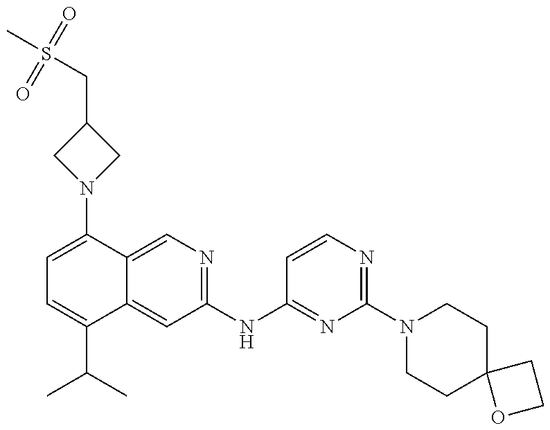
C1=C(N2CC(CS(C)(=O)=O)C2)C2=CN=C(NC3=NC(N4CCC5(CC4)OCC5)=NC=C3)C=C2C(C(C)C)=C1
